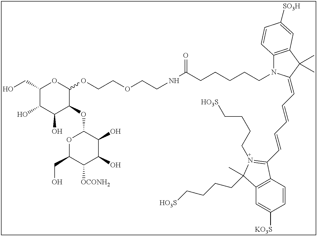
C1(CO)C(O)C(O)C(OC2OC(CO)C([OCONH2])C(O)C2O)C(OCCOCCNC(CCCCCN2C3=C(C(C)(C)C2=CC=CC=CC2=N(CCCC[HO3S])C(CCCC[HO3S])(C)C4=C2C=CC([KO3S])=C4)C=C([SO3H])C=C3)=O)O1
